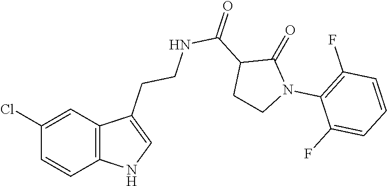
C12=C(C=C(Cl)C=C1)C(CCNC(C1CCN(C3=C(F)C=CC=C3F)C1=O)=O)=CN2
